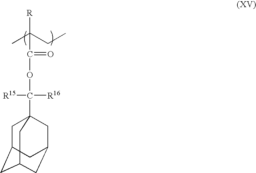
C1C2CC3CC(CC1(C(OC(C(C)(CC)[R])=O)([R15])[R16])C3)C2
